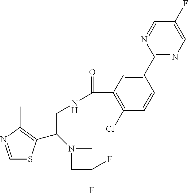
C1=NC(C)=C(C(N2CC(F)(F)C2)CNC(=O)C2=C(Cl)C=CC(C3=NC=C(F)C=N3)=C2)S1
